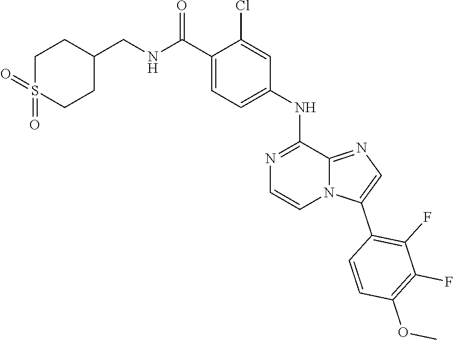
N(C(C1=CC=C(NC2=NC=CN3C2=NC=C3C2=C(F)C(F)=C(OC)C=C2)C=C1Cl)=O)CC1CCS(=O)(=O)CC1
